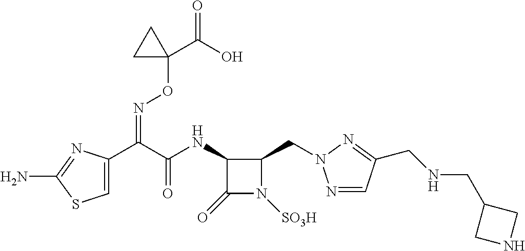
C1=C(C(C(NC2C(=O)N([SO3H])C2CN2N=CC(CNCC3CNC3)=N2)=O)=NOC2(C(=O)O)CC2)N=C(N)S1
